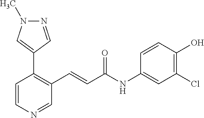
N1=CC(C2=C(C=CC(NC3=CC(Cl)=C(O)C=C3)=O)C=NC=C2)=CN1C
